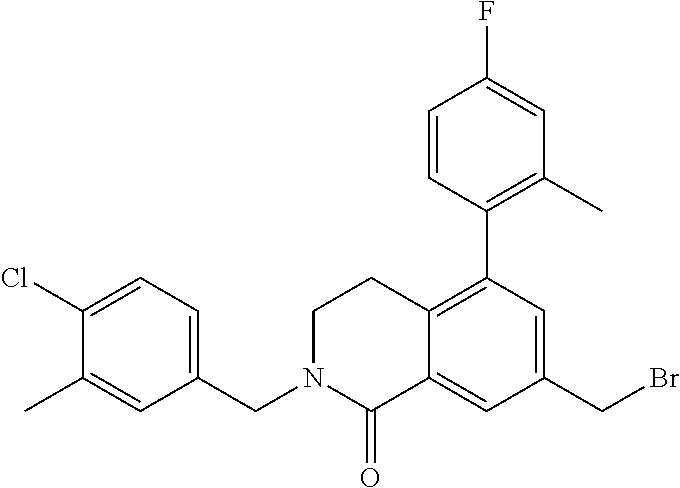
C1(Cl)=CC=C(CN2C(=O)C3=CC(CBr)=CC(C4=C(C)C=C(F)C=C4)=C3CC2)C=C1C
